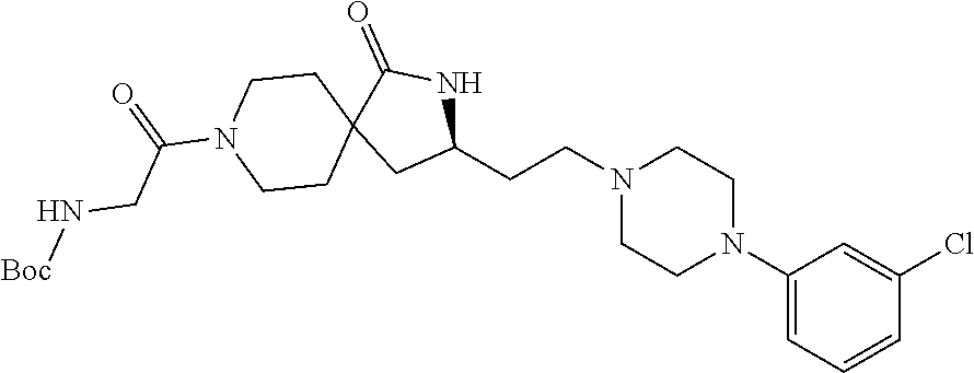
C1(N2CCN(CCC3NC(=O)C4(C3)CCN(C(CN[Boc])=O)CC4)CC2)=CC=CC(Cl)=C1
